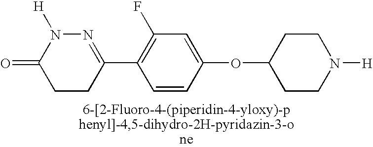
C1(C2=NN([H])C(=O)CC2)=C(F)C=C(OC2CCN([H])CC2)C=C1
